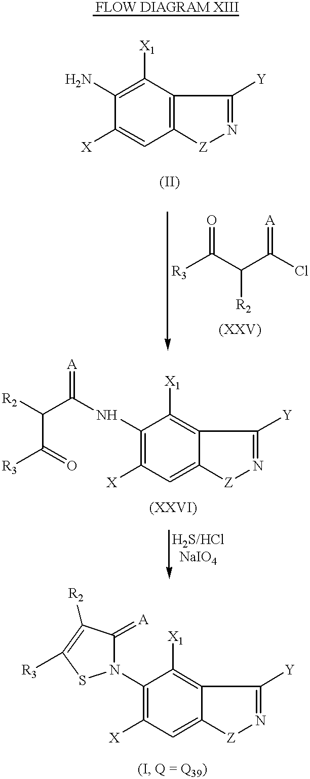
[X]C1=CC2=C(C([X1])=C1N)C([Y])=N[Z]2.[R3]C(C(C(Cl)=[A])[R2])=O.[X]C1=C(NC(C(C(=O)[R3])[R2])=[A])C([X1])=C2C(=C1)[Z]N=C2[Y].C1(N2C(=[A])C([R2])=C([R3])S2)=C([X])C=C2C(=C1[X1])C([Y])=N[Z]2
